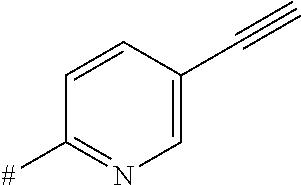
C1=CC(C#C)=CN=C1[#]
